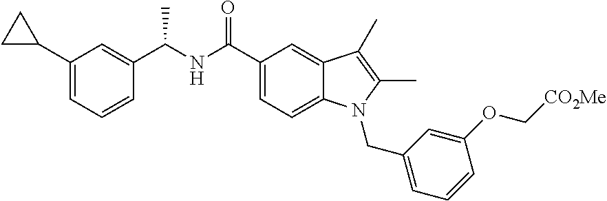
C1C(C2=CC=CC(C(NC(C3=CC=C4C(=C3)C(C)=C(C)N4CC3=CC=CC(OC[CO2Me])=C3)=O)C)=C2)C1
